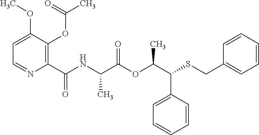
C1=C(C(C(OC(C(NC(C2=C(OC(C)=O)C(OC)=CC=N2)=O)C)=O)C)SCC2=CC=CC=C2)C=CC=C1
